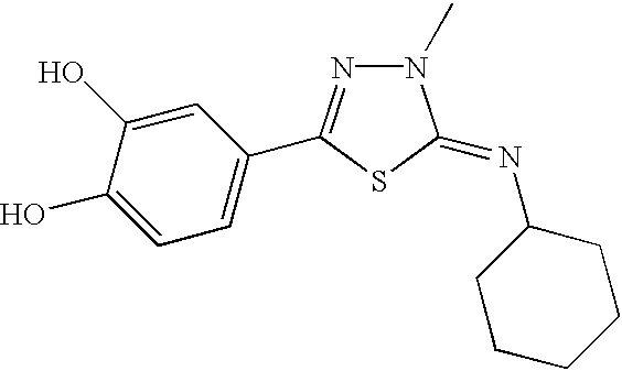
C1=C(O)C(O)=CC(C2=NN(C)C(=NC3CCCCC3)S2)=C1
